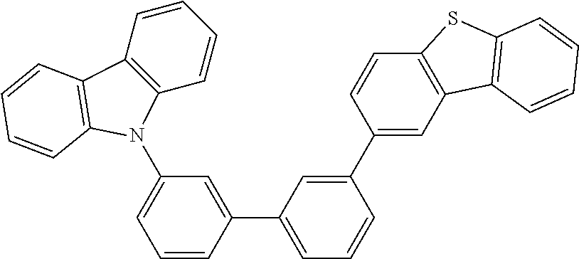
C1(N2C3=C(C=CC=C3)C3=C2C=CC=C3)=CC=CC(C2=CC=CC(C3=CC4=C(C=C3)SC3=C4C=CC=C3)=C2)=C1
